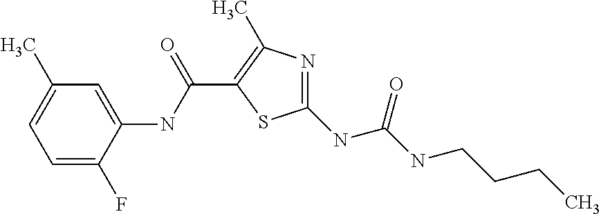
C1=C(F)C(NC(C2=C(C)N=C(NC(NCCCC)=O)S2)=O)=CC(C)=C1
